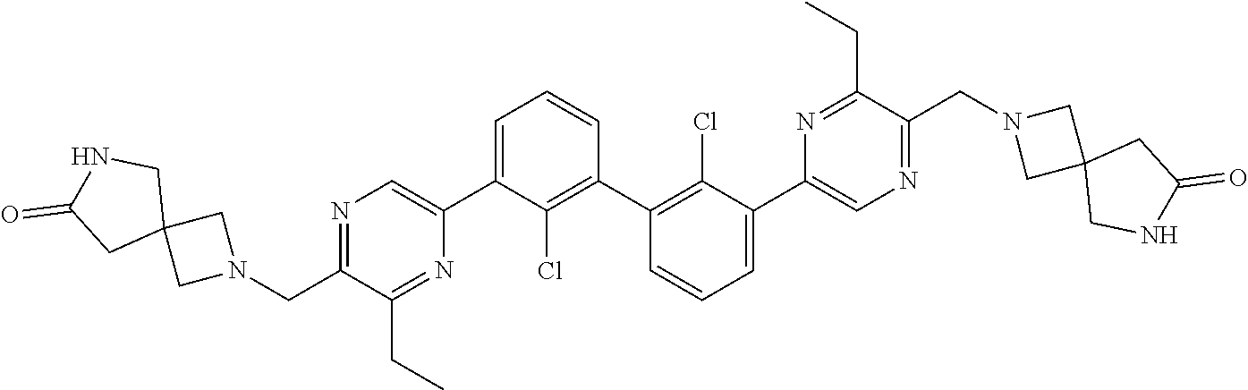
C1C2(CN1CC1=NC=C(C3=CC=CC(C4=C(Cl)C(C5=CN=C(CN6CC7(C6)CNC(=O)C7)C(CC)=N5)=CC=C4)=C3Cl)N=C1CC)CNC(=O)C2
